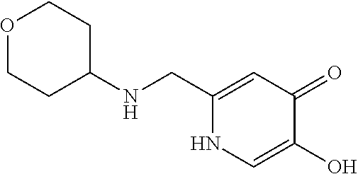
C1(CNC2CCOCC2)=CC(=O)C(O)=CN1
